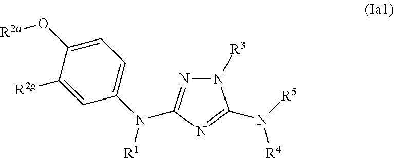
C1(N(C2=CC=C(O[R2a])C([R2g])=C2)[R1])=NN([R3])C(N([R5])[R4])=N1
